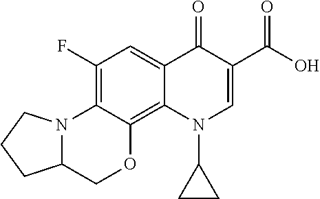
C1(F)=C2C(=C3C(=C1)C(=O)C(C(=O)O)=CN3C1CC1)OCC1N2CCC1
